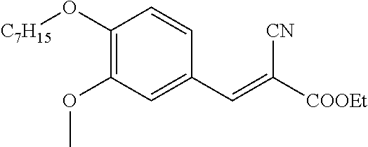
C1(O[C7H15])=C(OC)C=C(C=C([COOEt])[CN])C=C1
